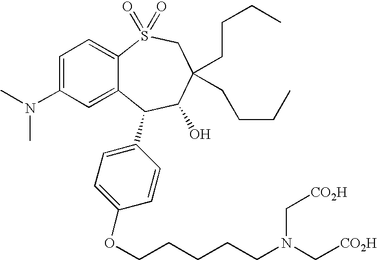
C1=C(N(C)C)C=C2C(=C1)S(=O)(=O)CC(CCCC)(CCCC)C(O)C2C1=CC=C(OCCCCCN(C[CO2H])C[CO2H])C=C1
